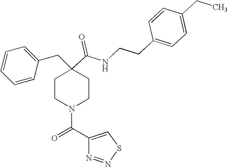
C1=CC=CC(CC2(C(=O)NCCC3=CC=C(CC)C=C3)CCN(C(C3=CSN=N3)=O)CC2)=C1
